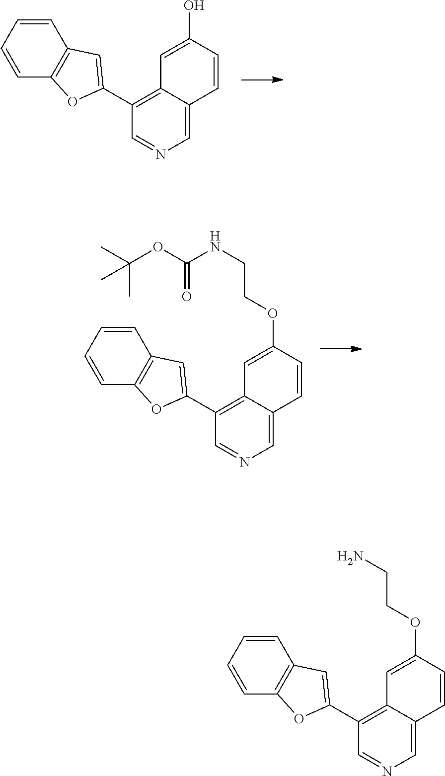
C1=CC=CC2=C1OC(C1=C3C(=CN=C1)C=CC(OCCNC(OC(C)(C)C)=O)=C3)=C2.C1=CC=CC2=C1OC(C1=C3C(=CN=C1)C=CC(O)=C3)=C2.C1=CC=CC2=C1OC(C1=C3C(=CN=C1)C=CC(OCCN)=C3)=C2
